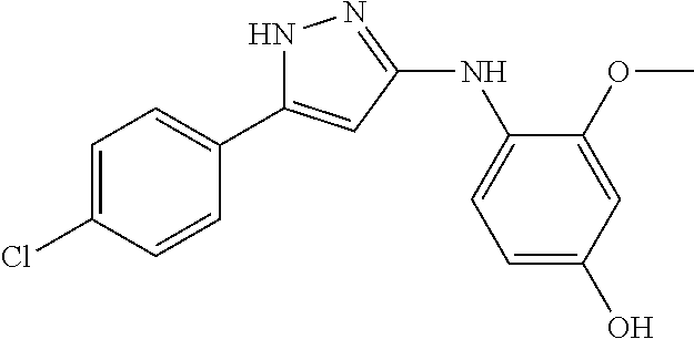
C1=C(Cl)C=CC(C2=CC(NC3=CC=C(O)C=C3OC)=NN2)=C1
